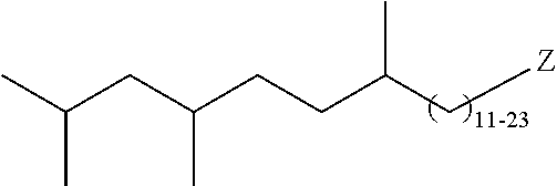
C(C(C[Z])C)CC(CC(C)C)C
